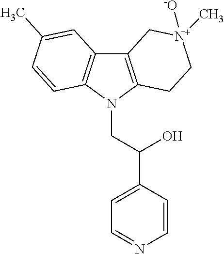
C12=C(N(CC(C3=CC=NC=C3)O)C3=C1C=C(C)C=C3)CC[N+]([-O])(C)C2
